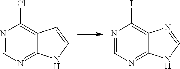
N1=CN=C2C(=C1Cl)C=CN2.N1=CN=C2C(=C1I)N=CN2
